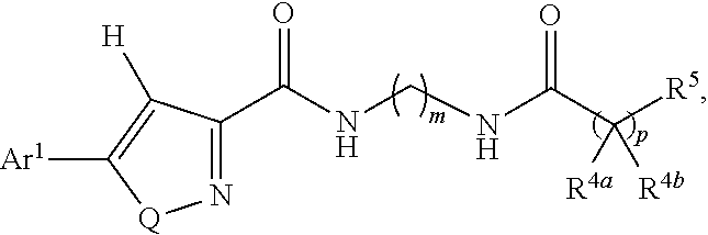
N1=C(C(NCNC(C([R5])([R4a])[R4b])=O)=O)C([H])=C([Ar1])[Q]1
